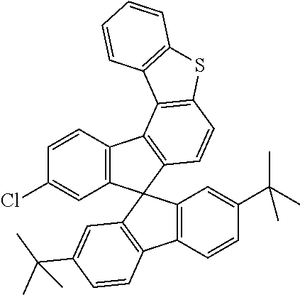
C12=C(C3(C4=C1C1=C(C=C4)SC4=C1C=CC=C4)C1=C(C4=C3C=C(C(C)(C)C)C=C4)C=CC(C(C)(C)C)=C1)C=C(Cl)C=C2
